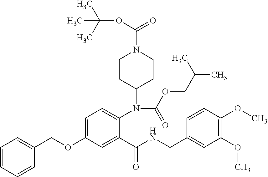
C1(COC2=CC=C(N(C3CCN(C(=O)OC(C)(C)C)CC3)C(OCC(C)C)=O)C(C(NCC3=CC(OC)=C(OC)C=C3)=O)=C2)=CC=CC=C1
